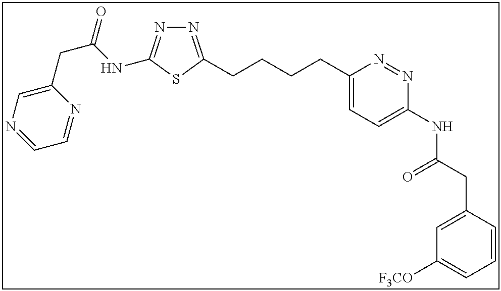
N1=C(CCCCC2=CC=C(NC(CC3=CC([F3CO])=CC=C3)=O)N=N2)SC(NC(CC2=CN=CC=N2)=O)=N1
